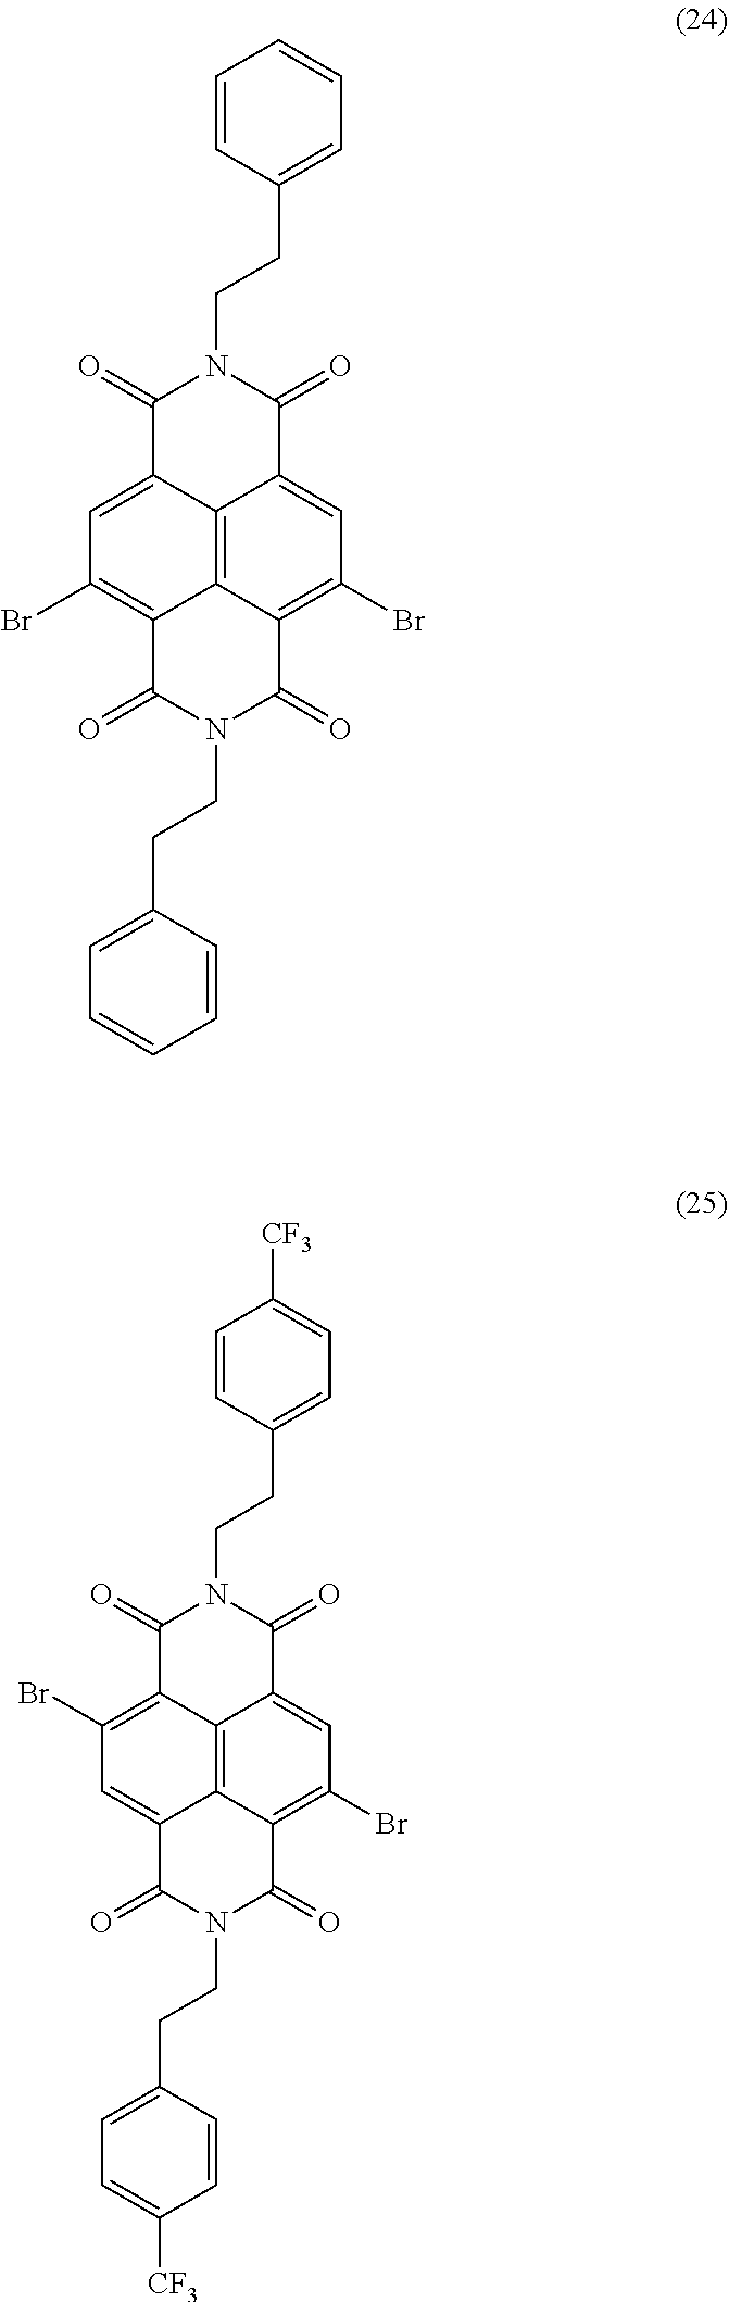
C12=C3C4=C(Br)C=C1C(=O)N(CCC1=CC=CC=C1)C(=O)C2=CC(Br)=C3C(=O)N(CCC1=CC=CC=C1)C4=O.C12=C3C4=C(Br)C=C1C(=O)N(CCC1=CC=C([CF3])C=C1)C(=O)C2=C(Br)C=C3C(=O)N(CCC1=CC=C([CF3])C=C1)C4=O
